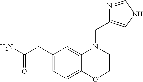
C1(CC(N)=O)=CC=C2C(=C1)N(CC1=CNC=N1)CCO2
